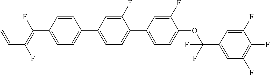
C1=CC(C2=CC=C(C3=CC=C(OC(C4=CC(F)=C(F)C(F)=C4)(F)F)C(F)=C3)C(F)=C2)=CC=C1C(F)=C(F)C=C
